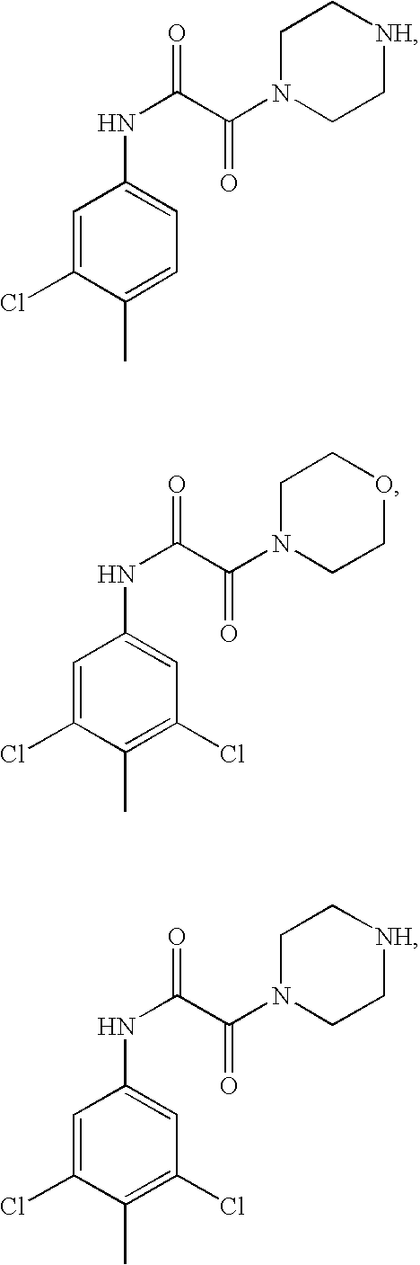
C1=C(Cl)C(C)=CC=C1NC(C(N1CC[NH]CC1)=O)=O.C1=C(Cl)C(C)=C(Cl)C=C1NC(C(N1CCOCC1)=O)=O.C1=C(Cl)C(C)=C(Cl)C=C1NC(C(N1CC[NH]CC1)=O)=O
